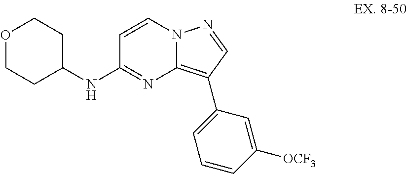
O1CCC(NC2=NC3=C(C4=CC=CC([OCF3])=C4)C=NN3C=C2)CC1
